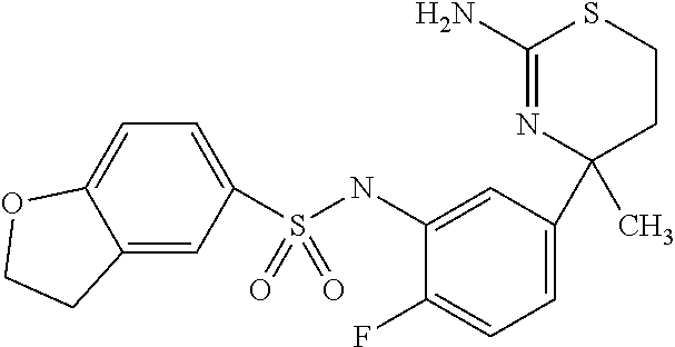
C1(N)=NC(C)(C2=CC=C(F)C(NS(C3=CC=C4C(=C3)CCO4)(=O)=O)=C2)CCS1
